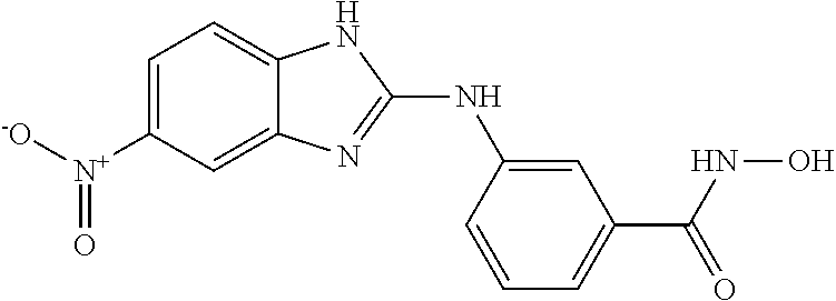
C1=C([N+]([-O])=O)C=C2C(=C1)NC(NC1=CC(C(=O)NO)=CC=C1)=N2
